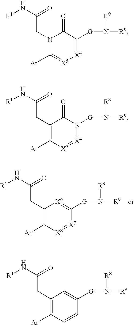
C1(CC(N[R1])=O)=C([Ar])[X8]=[X7]C([G]N([R9])[R8])=[X6]1.N1(CC(N[R1])=O)C([Ar])=[X5][X4]=C([G]N([R9])[R8])C1=O.C1(CC(N[R1])=O)=C([Ar])[X5]=[X4]N([G]N([R9])[R8])C1=O.C1(CC(N[R1])=O)=C([Ar])C=CC([G]N([R9])[R8])=C1
